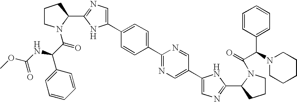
C1(C2=NC=C(C3=CN=C(C4N(C(=O)C(C5=CC=CC=C5)N5CCCCC5)CCC4)N3)C=N2)=CC=C(C2=CN=C(C3N(C(C(C4=CC=CC=C4)NC(OC)=O)=O)CCC3)N2)C=C1
